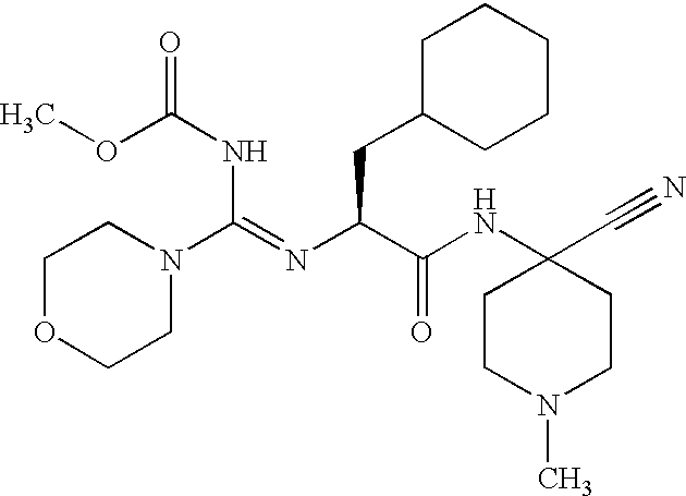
C1OCCN(C(NC(OC)=O)=NC(CC2CCCCC2)C(NC2(C#N)CCN(C)CC2)=O)C1
